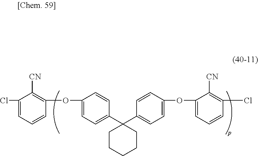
C1(Cl)=CC=CC(OC2=CC=C(C3(C4=CC=C(OC5=CC=CC(Cl)=C5[CN])C=C4)CCCCC3)C=C2)=C1[CN]
